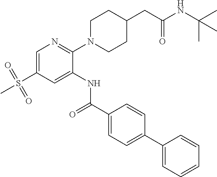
C1=C(S(=O)(=O)C)C=C(NC(C2=CC=C(C3=CC=CC=C3)C=C2)=O)C(N2CCC(CC(NC(C)(C)C)=O)CC2)=N1
